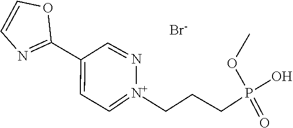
[N+]1(CCCP(OC)(=O)O)=CC=C(C2=NC=CO2)C=N1.[Br-]
